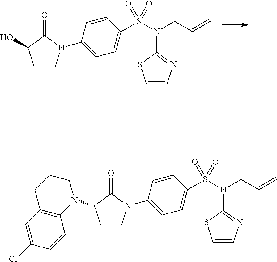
C1(N2CCC(N3CCCC4=C3C=CC(Cl)=C4)C2=O)=CC=C(S(N(C2=NC=CS2)CC=C)(=O)=O)C=C1.C1(N2CCC(O)C2=O)=CC=C(S(N(C2=NC=CS2)CC=C)(=O)=O)C=C1
